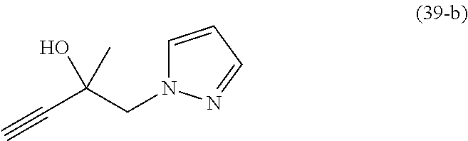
C1=CC=NN1CC(C#C)(O)C
